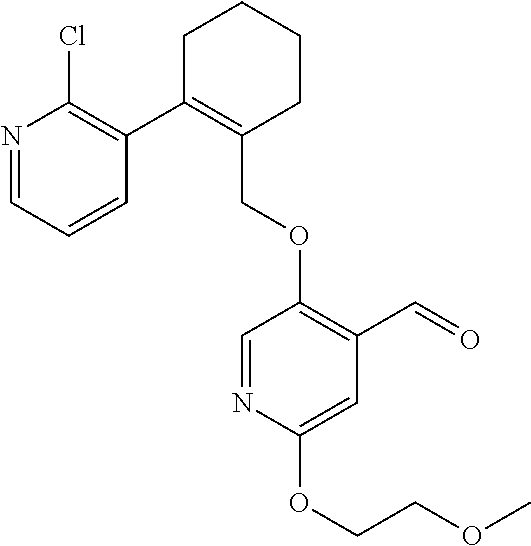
C1C(C2=C(Cl)N=CC=C2)=C(COC2=C(C=O)C=C(OCCOC)N=C2)CCC1
